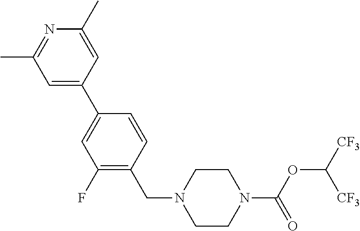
C1=CC(CN2CCN(C(=O)OC([CF3])[CF3])CC2)=C(F)C=C1C1=CC(C)=NC(C)=C1
